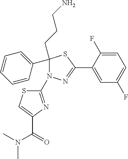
C1(C2=CC=CC=C2)(CCCN)N(C2=NC(C(=O)N(C)C)=CS2)N=C(C2=CC(F)=CC=C2F)S1
